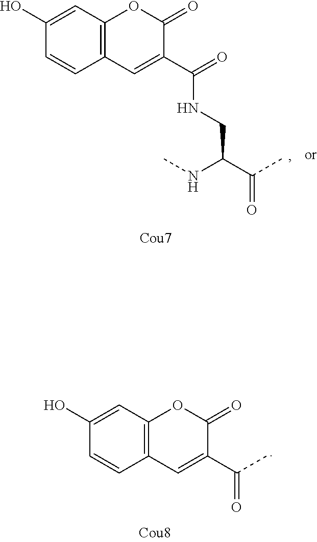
C1(O)=CC2=C(C=C1)C=C(C(NCC(C(=O)C)NC)=O)C(=O)O2.C1(O)=CC2=C(C=C1)C=C(C(=O)C)C(=O)O2
